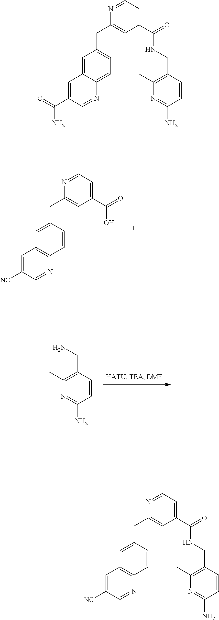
C12=C(N=CC([NC])=C1)C=CC(CC1=CC(C(=O)O)=CC=N1)=C2.NCC1=C(C)N=C(N)C=C1.C1=C2C(=CC=C1CC1=CC(C(=O)NCC3=C(C)N=C(N)C=C3)=CC=N1)N=CC(C(=O)N)=C2.C(C1=CC(C(=O)NCC2=C(C)N=C(N)C=C2)=CC=N1)C1=CC2=C(N=CC([NC])=C2)C=C1
